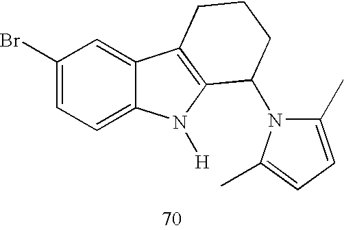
C1(C)=CC=C(C)N1C1C2=C(C3=CC(Br)=CC=C3N2[H])CCC1
